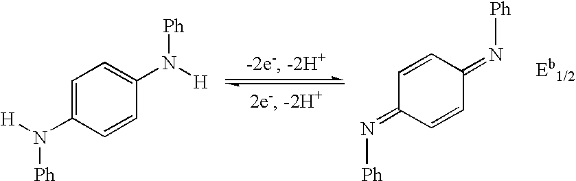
C1=C(N([H])[Ph])C=CC(N([Ph])[H])=C1.C1=CC(=N[Ph])C=CC1=N[Ph]
